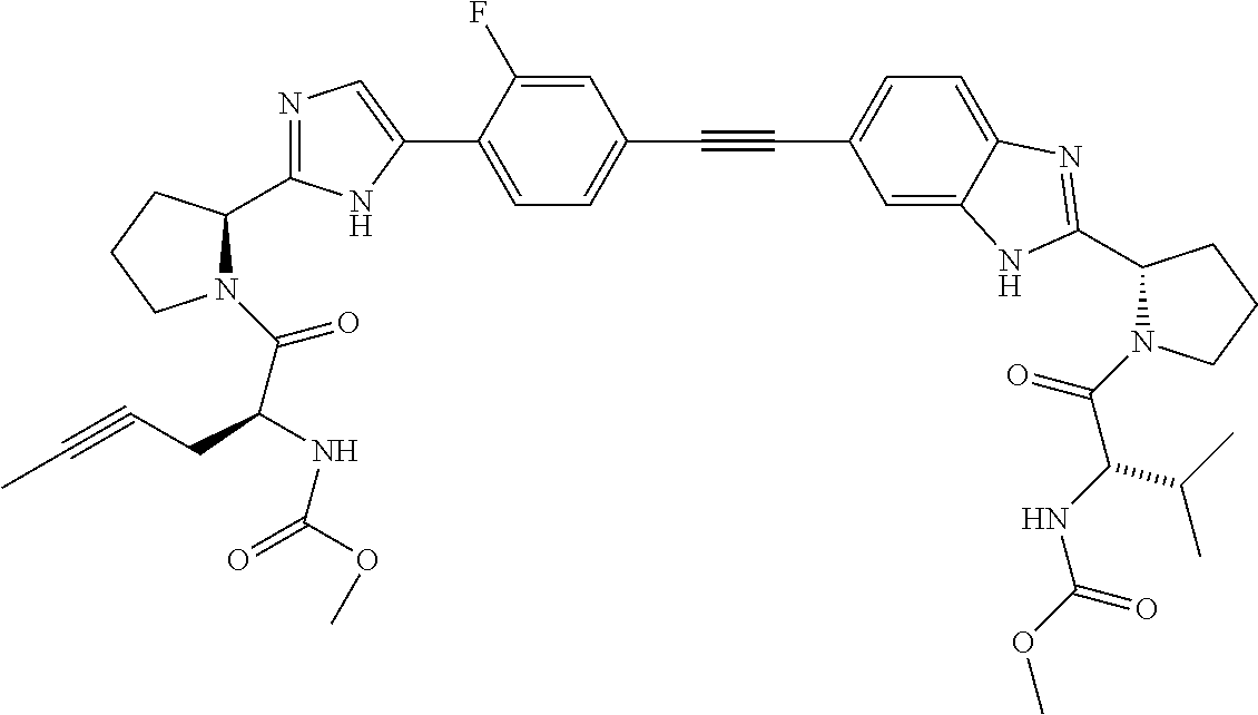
C1=C(C2=CN=C(C3N(C(C(CC#CC)NC(=O)OC)=O)CCC3)N2)C(F)=CC(C#CC2=CC=C3C(=C2)NC(C2N(C(=O)C(NC(OC)=O)C(C)C)CCC2)=N3)=C1
